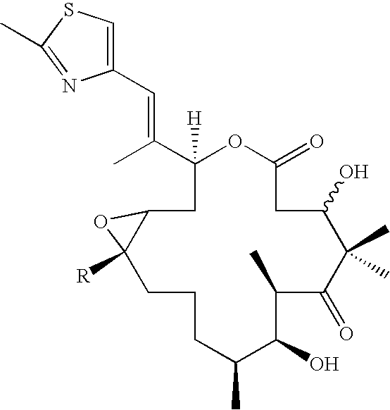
C1([H])(C(C)=CC2=CSC(C)=N2)OC(=O)CC(O)C(C)(C)C(=O)C(C)C(O)C(C)CCCC2([R])C(C1)O2
